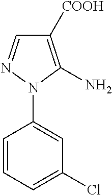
C1(Cl)=CC=CC(N2C(N)=C([COOH])C=N2)=C1
